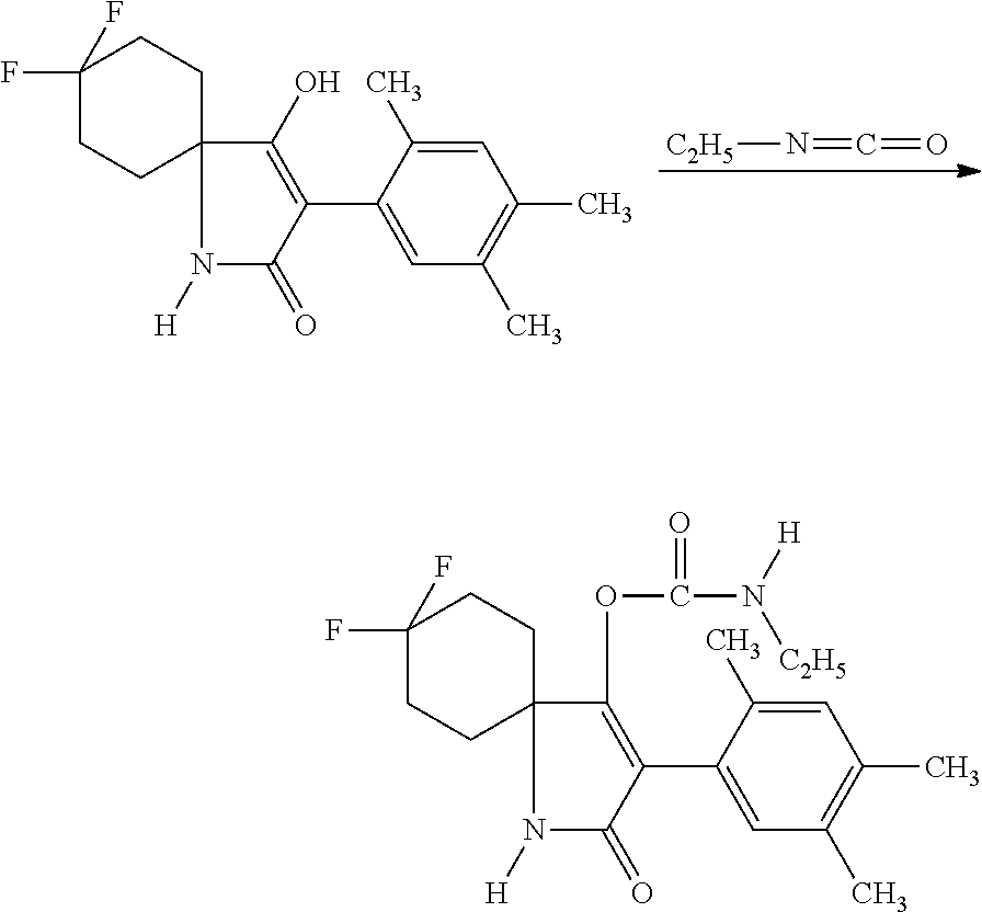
[C2H5]N=C=O.C12(N([H])C(=O)C(C3=CC(C)=C(C)C=C3C)=C1O)CCC(F)(F)CC2.C12(N([H])C(=O)C(C3=CC(C)=C(C)C=C3C)=C1OC(N([C2H5])[H])=O)CCC(F)(F)CC2
